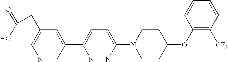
N1=CC(C2=CC=C(N3CCC(OC4=C([CF3])C=CC=C4)CC3)N=N2)=CC(CC(=O)O)=C1
